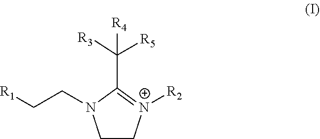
C1CN(CC[R1])C(C([R3])([R5])[R4])=[N+]1[R2]
